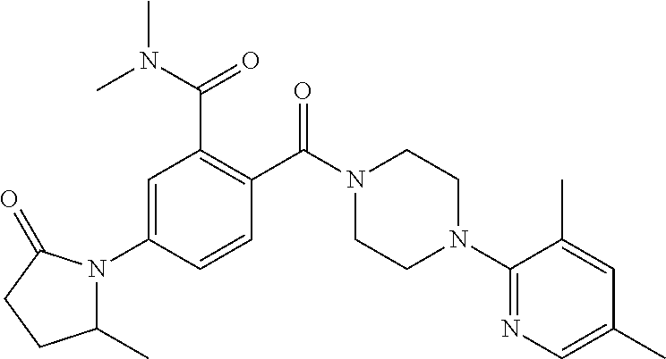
C1=C(N2C(C)CCC2=O)C=CC(C(N2CCN(C3=NC=C(C)C=C3C)CC2)=O)=C1C(N(C)C)=O
